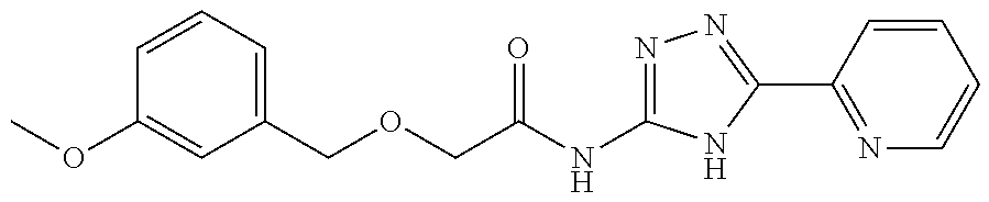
C1=CC=C(COCC(=O)NC2=NN=C(C3=NC=CC=C3)N2)C=C1OC
